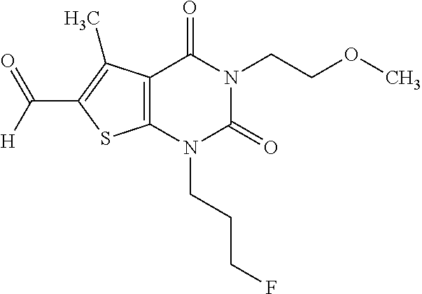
C12=C(N(CCCF)C(=O)N(CCOC)C1=O)SC(C([H])=O)=C2C
